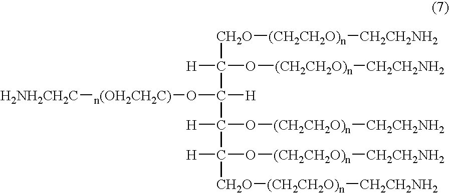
[CH2O](C([H])(O[(CH2CH2O)n][CH2CH2NH2])C([H])(O[n(OH2CH2C)][H2NH2CH2C])C([H])(O[(CH2CH2O)n][CH2CH2NH2])C([H])(O[(CH2CH2O)n][CH2CH2NH2])[CH2O][(CH2CH2O)n][CH2CH2NH2])[(CH2CH2O)n][CH2CH2NH2]
